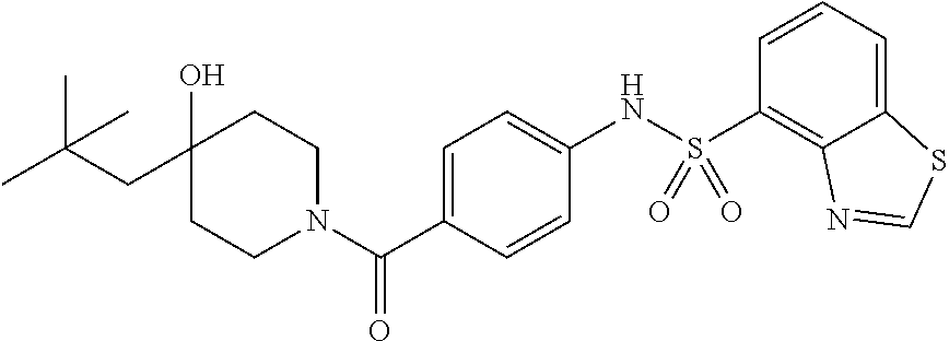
C(C1(O)CCN(C(C2=CC=C(NS(C3=C4C(=CC=C3)SC=N4)(=O)=O)C=C2)=O)CC1)C(C)(C)C
